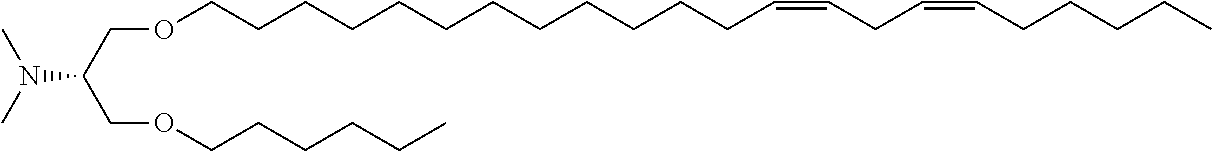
CN(C)C(COCCCCCCCCCCCCC=CCC=CCCCCC)COCCCCCC
